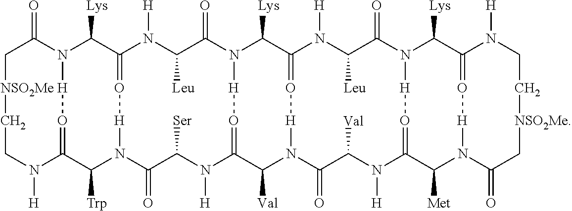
C1[NSO2Me]CCN([H])C2=O[H]N(C1=O)C([Lys])C1=O[H]N(C2[Trp])C(=O)C([Ser])N([H])C2=O[H]N(C(=O)C([Leu])N1[H])C([Lys])C1=O[H]N(C2[Val])C(=O)C([Val])N([H])C2=O[H]N(C(=O)C([Leu])N1[H])C([Lys])C1=O[H]N(C2[Met])C(=O)C[NSO2Me]CCN1[H]
